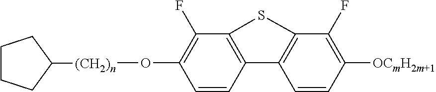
C1=CC2=C(C(F)=C1O[(CH2)n]C1CCCC1)SC1=C2C=CC([OCmH2m+1])=C1F
